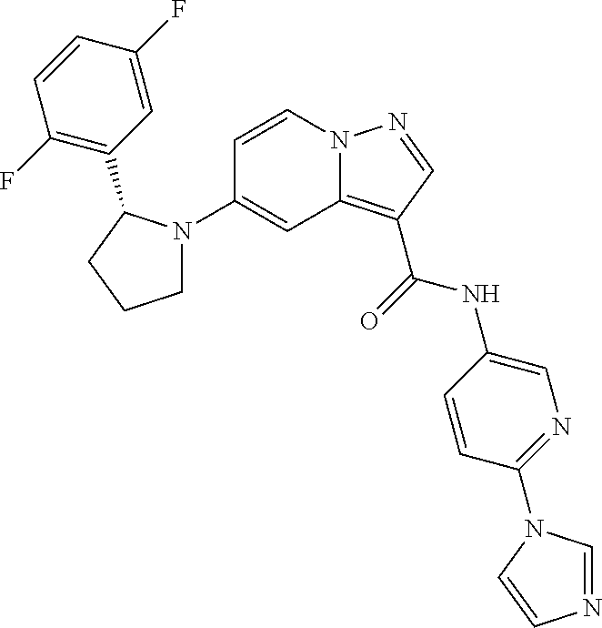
C1=CN2C(=C(C(=O)NC3=CN=C(N4C=NC=C4)C=C3)C=N2)C=C1N1CCCC1C1=C(F)C=CC(F)=C1
